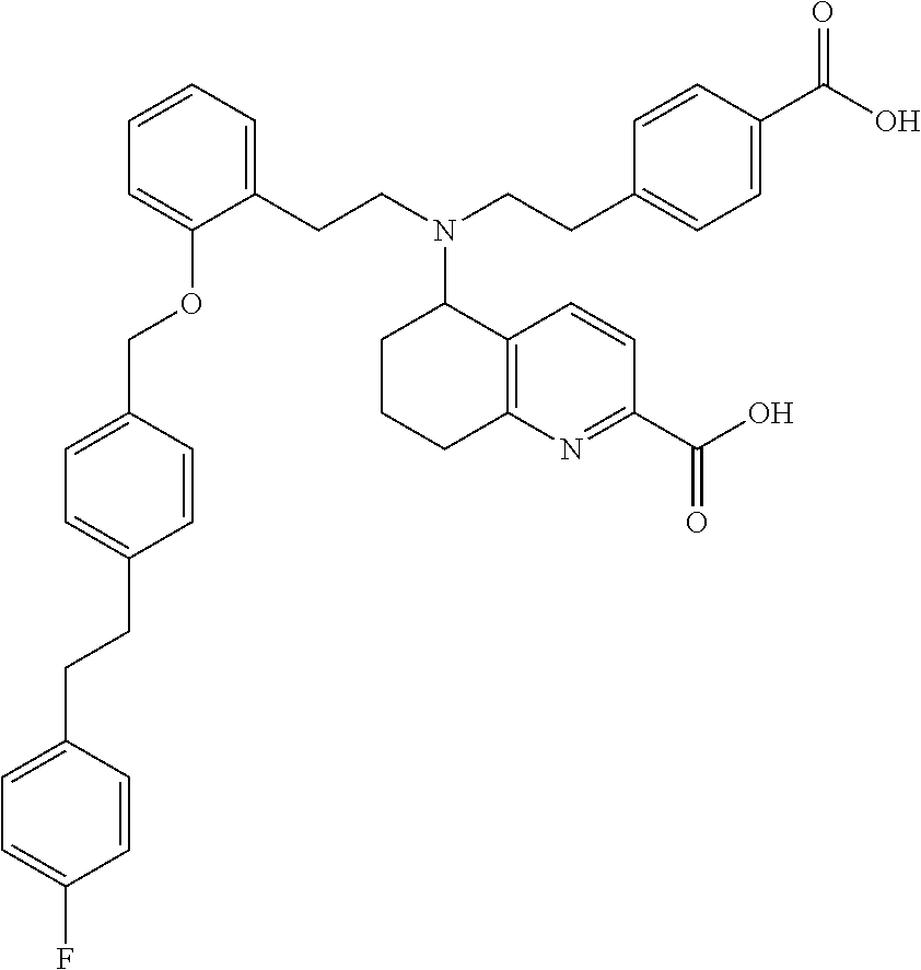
C(C1=CC=C(COC2=CC=CC=C2CCN(CCC2=CC=C(C(O)=O)C=C2)C2CCCC3=C2C=CC(C(O)=O)=N3)C=C1)CC1=CC=C(F)C=C1
